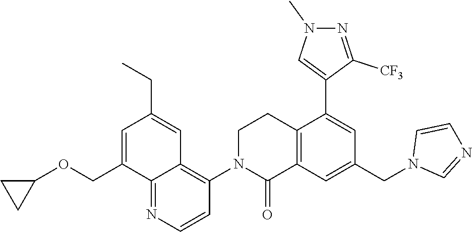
C12=C(C=C(CN3C=NC=C3)C=C1C1=CN(C)N=C1[CF3])C(=O)N(C1=C3C(=NC=C1)C(COC1CC1)=CC(CC)=C3)CC2
